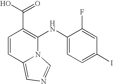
C1=CC2=CN=CN2C(NC2=CC=C(I)C=C2F)=C1C(=O)O
